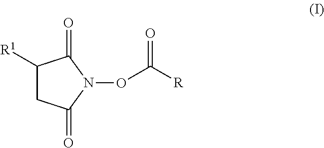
C1([R1])CC(=O)N(OC([R])=O)C1=O
